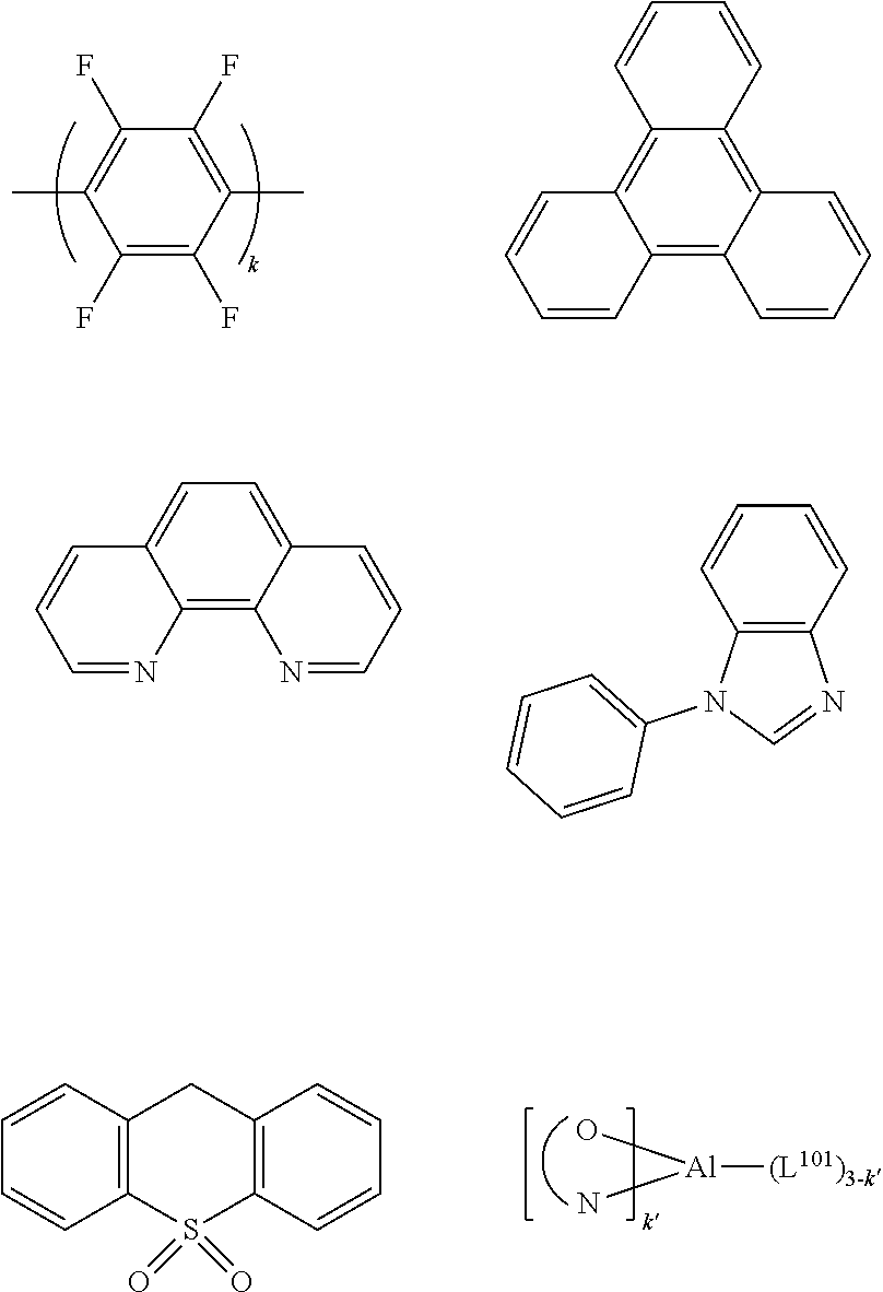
C1(F)=C(F)C(C)=C(F)C(F)=C1C.C12=C3C(=C4C(=C1C=CC=C2)C=CC=C4)C=CC=C3.C12=C3C(=CC=C1C=CC=N2)C=CC=N3.C1=CC2=C(C=C1)N=CN2C1=CC=CC=C1.[Al]([(L101)3-k])(O)N.C1=CC2=C(C=C1)S(=O)(=O)C1=C(C2)C=CC=C1
